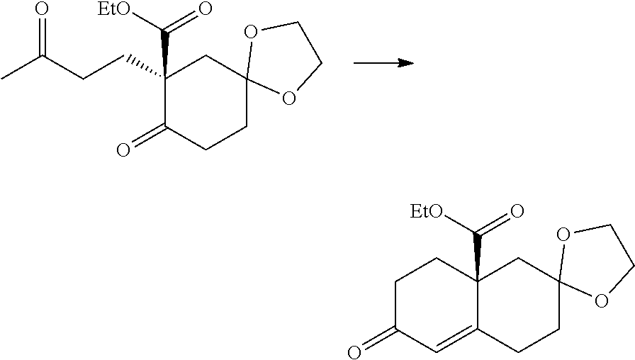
C1(CCC(C)=O)(C([EtO])=O)C(=O)CCC2(C1)OCCO2.C12(C([EtO])=O)C(=CC(=O)CC1)CCC1(C2)OCCO1
